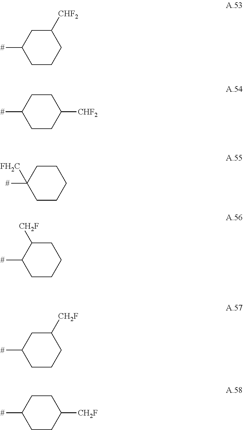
[#]C1CCCC([CHF2])C1.[#]C1CCC([CHF2])CC1.[#]C1([FH2C])CCCCC1.[#]C1CCCCC1[CH2F].[#]C1CCCC([CH2F])C1.[#]C1CCC([CH2F])CC1
